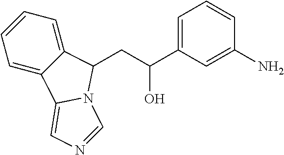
C1=CC=C2C(=C1)C1=CN=CN1C2CC(C1=CC=CC(N)=C1)O
